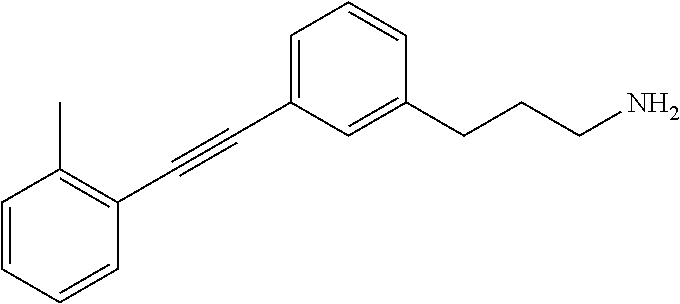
C1(C#CC2=CC=CC(CCCN)=C2)=C(C)C=CC=C1
